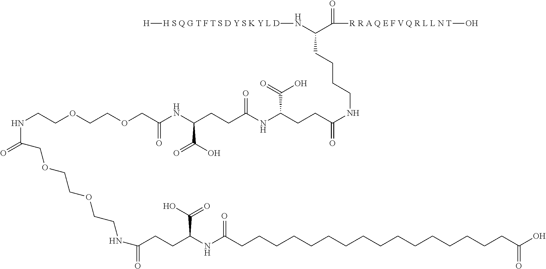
N(CCOCCOCC(NC(CCC(NC(CCC(NCCCCC(N[H S Q G T F T S D Y S K Y L D][H])C([R R A Q E F V Q R L L N T]O)=O)=O)C(=O)O)=O)C(O)=O)=O)C(COCCOCCNC(CCC(NC(CCCCCCCCCCCCCCCCC(O)=O)=O)C(=O)O)=O)=O
